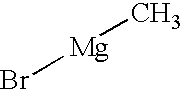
Br[Mg]C
